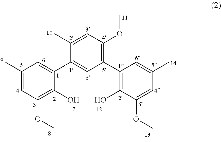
C1(C)=CC(OC)=C(O)C(C2=CC(C3=C(O)C(OC)=CC(C)=C3)=C(OC)C=C2C)=C1
